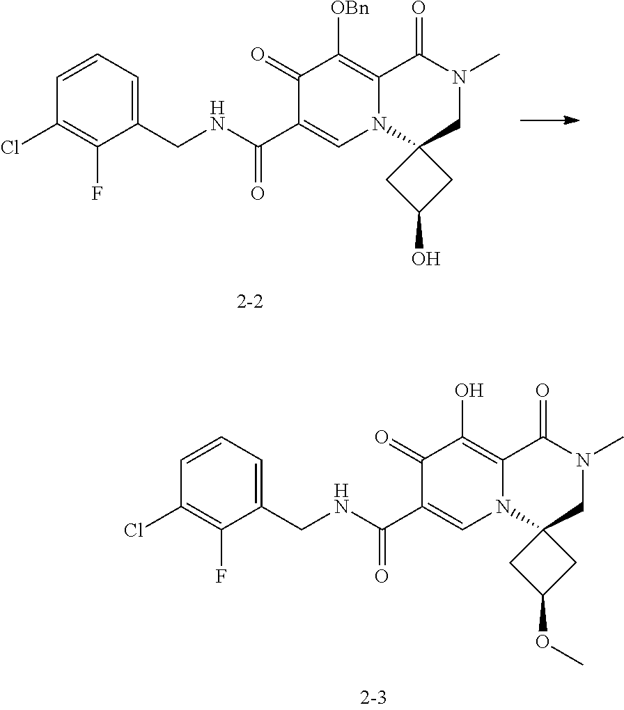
C1=CC=C(CNC(C2=CN3C(=C(O)C2=O)C(=O)N(C)CC32CC(OC)C2)=O)C(F)=C1Cl.C1=CC=C(CNC(C2=CN3C(=C([OBn])C2=O)C(=O)N(C)CC32CC(O)C2)=O)C(F)=C1Cl
